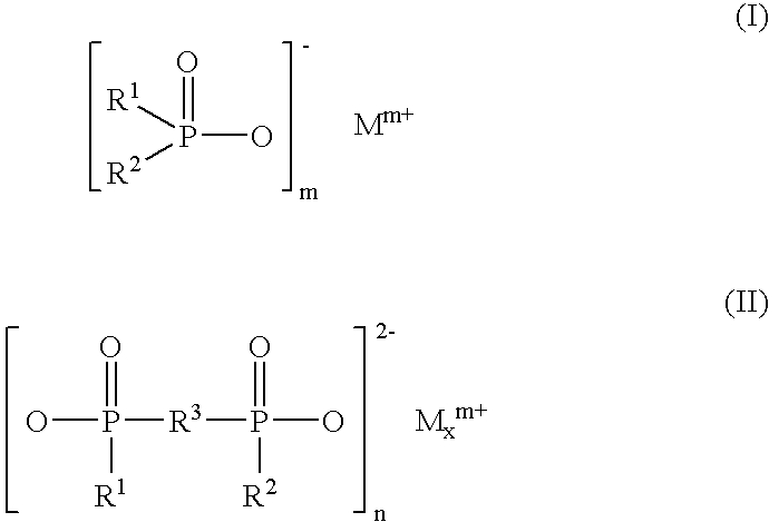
P(O)([R2])([R1])=O.[R3](P(O)(=O)[R2])P(O)(=O)[R1]
